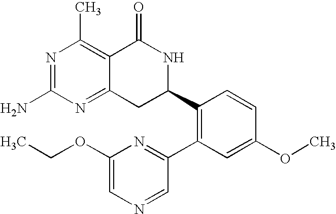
N1=C(N)N=C2C(=C1C)C(=O)NC(C1=C(C3=NC(OCC)=CN=C3)C=C(OC)C=C1)C2
